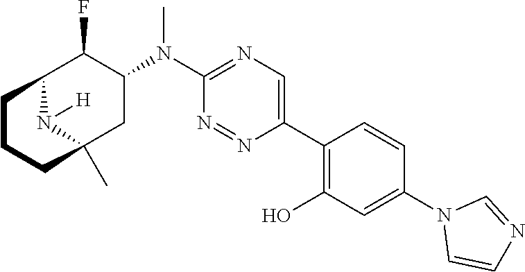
C12C(F)C(N(C3=NC=C(C4=C(O)C=C(N5C=CN=C5)C=C4)N=N3)C)CC(C)(N1[H])CCC2
